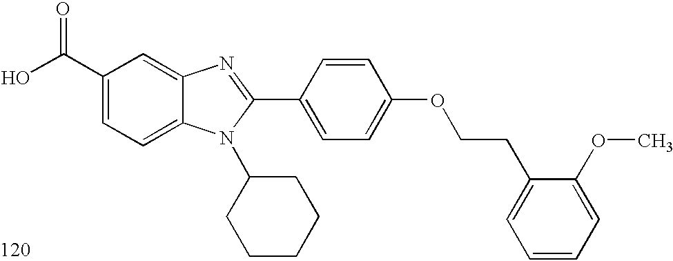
OC(C1=CC=C2C(=C1)N=C(C1=CC=C(OCCC3=CC=CC=C3OC)C=C1)N2C1CCCCC1)=O
